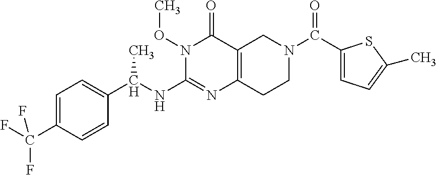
C1=C(C(F)(F)F)C=CC(C(NC2=NC3=C(C(=O)N2OC)CN(C(=O)C2=CC=C(C)S2)CC3)C)=C1
